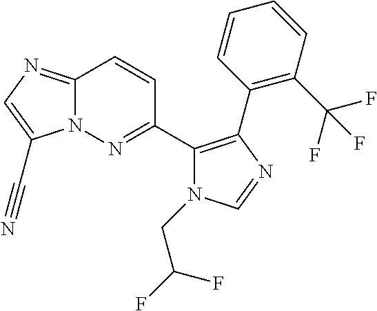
N12C(=NC=C1C#N)C=CC(C1=C(C3=C(C(F)(F)F)C=CC=C3)N=CN1CC(F)F)=N2
